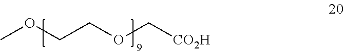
COCCOC[CO2H]
